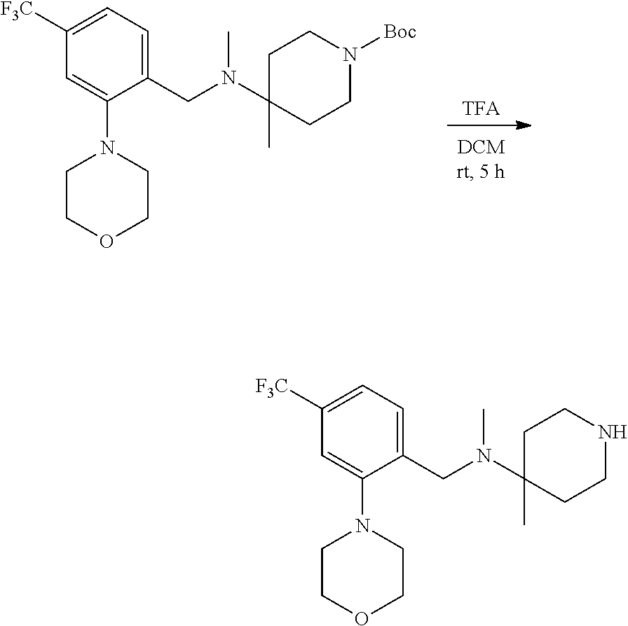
[TFA].C(C1=CC=C([F3C])C=C1N1CCOCC1)N(C1(C)CCN([Boc])CC1)C.C(C1=CC=C([F3C])C=C1N1CCOCC1)N(C1(C)CCNCC1)C
